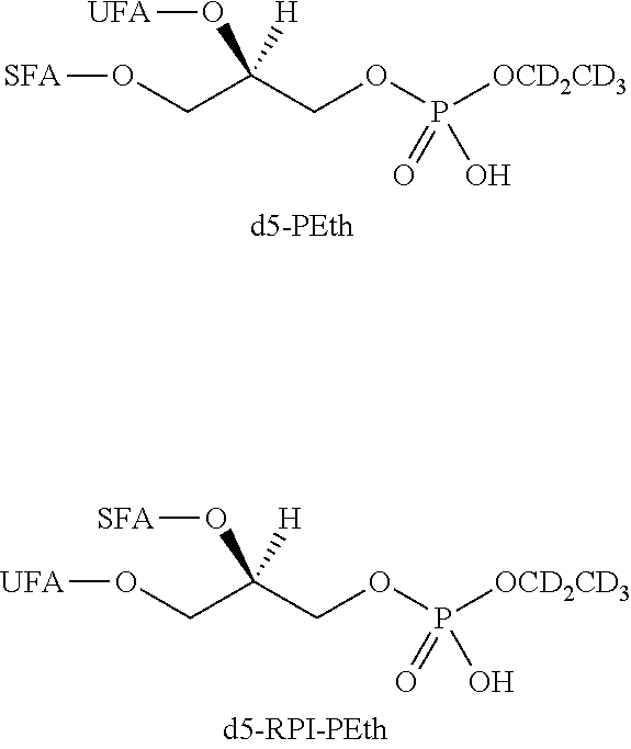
O(CC(COP([OCD2CD3])(O)=O)(O[UFA])[H])[SFA].O(CC(COP([OCD2CD3])(O)=O)(O[SFA])[H])[UFA]
